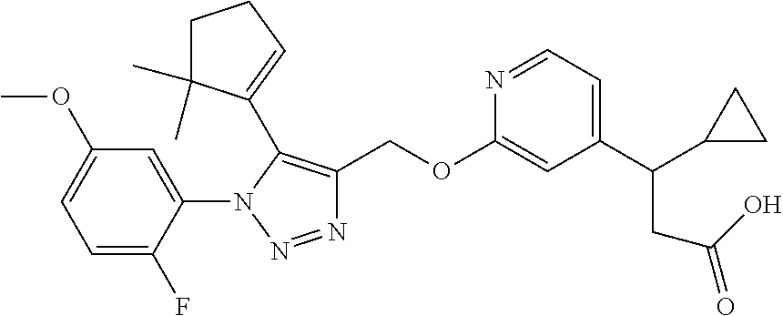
N1=NN(C2=CC(OC)=CC=C2F)C(C2=CCCC2(C)C)=C1COC1=CC(C(C2CC2)CC(=O)O)=CC=N1
